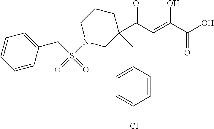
C1=C(CC2(C(C=C(C(O)=O)O)=O)CN(S(=O)(=O)CC3=CC=CC=C3)CCC2)C=CC(Cl)=C1
